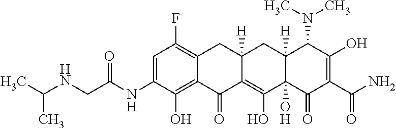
C1=C(NC(CNC(C)C)=O)C(O)=C2C(=C1F)CC1([H])C(=C(O)C3(O)C([H])(C1)C(N(C)C)C(O)=C(C(N)=O)C3=O)C2=O
